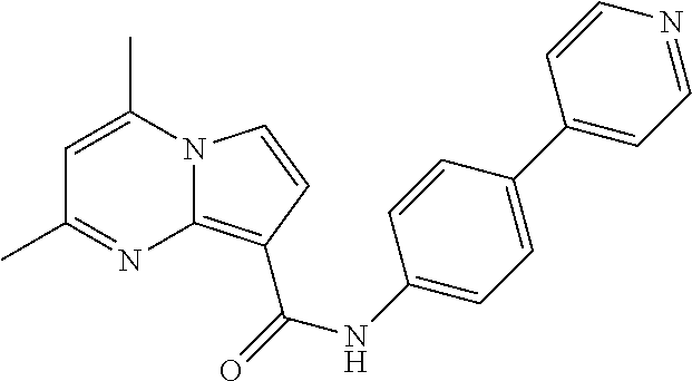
C1=C(C)N2C(=C(C(NC3=CC=C(C4=CC=NC=C4)C=C3)=O)C=C2)N=C1C
